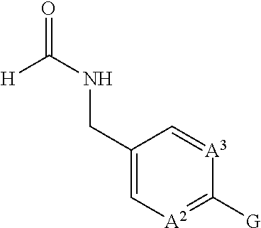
C1(CNC([H])=O)=C[A2]=C([G])[A3]=C1
